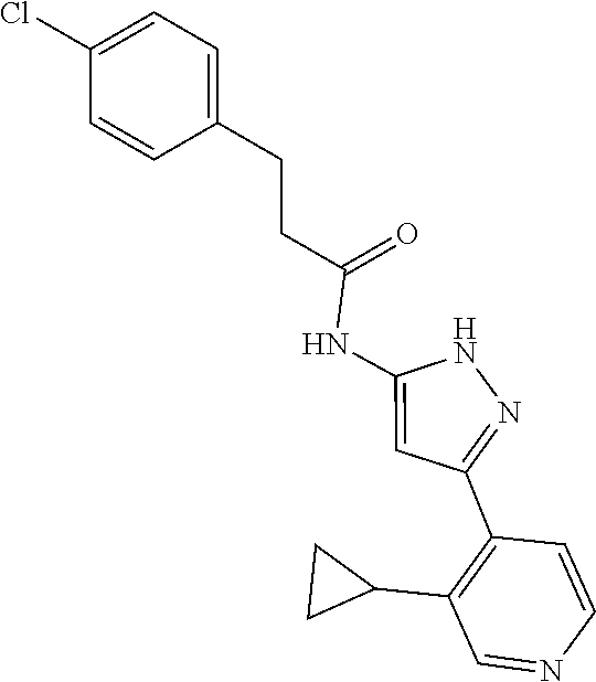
N1C(NC(CCC2=CC=C(Cl)C=C2)=O)=CC(C2=C(C3CC3)C=NC=C2)=N1
